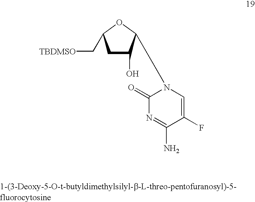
C1C(O)C(N2C(=O)N=C(N)C(F)=C2)OC1C[TBDMSO]
